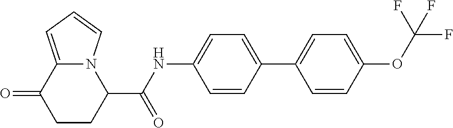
C1CC(C(NC2=CC=C(C3=CC=C(OC(F)(F)F)C=C3)C=C2)=O)N2C(=CC=C2)C1=O
